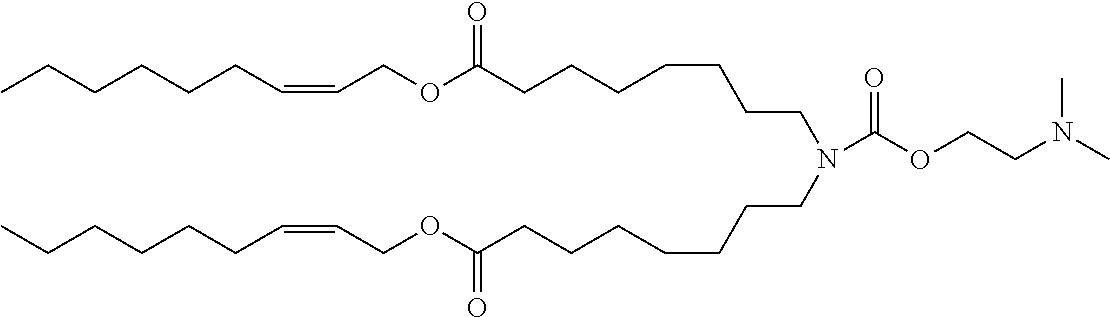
CCCCCCC=CCOC(CCCCCCCN(CCCCCCCC(OCC=CCCCCCC)=O)C(OCCN(C)C)=O)=O
